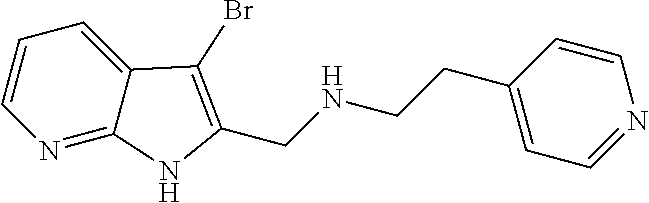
N1=C2C(=CC=C1)C(Br)=C(CNCCC1=CC=NC=C1)N2
